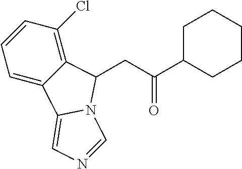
C1=CC(Cl)=C2C(=C1)C1=CN=CN1C2CC(C1CCCCC1)=O
